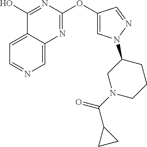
C1=C2C(=CC=N1)C(O)=NC(OC1=CN(C3CN(C(=O)C4CC4)CCC3)N=C1)=N2
